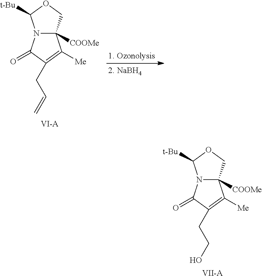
N12C([COOMe])(COC1[t-Bu])C([Me])=C(CC=C)C2=O.[VI-A].N12C([COOMe])(COC1[t-Bu])C([Me])=C(CCO)C2=O.[VII-A]
